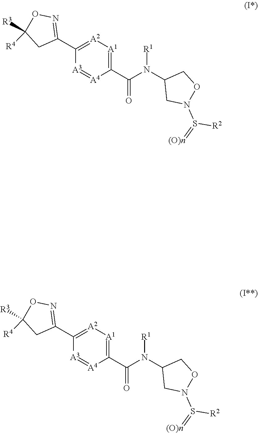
C1(C(N(C2CN(S(=[(O)n])[R2])OC2)[R1])=O)=[A1][A2]=C(C2=NOC([R3])([R4])C2)[A3]=[A4]1.C1(C(N(C2CN(S(=[(O)n])[R2])OC2)[R1])=O)=[A1][A2]=C(C2=NOC([R3])([R4])C2)[A3]=[A4]1
